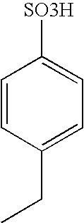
C1=CC(CC)=CC=C1[SO3H]
